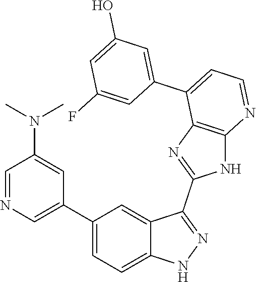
C1=NC=C(C2=CC=C3C(=C2)C(C2=NC4=C(N2)N=CC=C4C2=CC(O)=CC(F)=C2)=NN3)C=C1N(C)C
